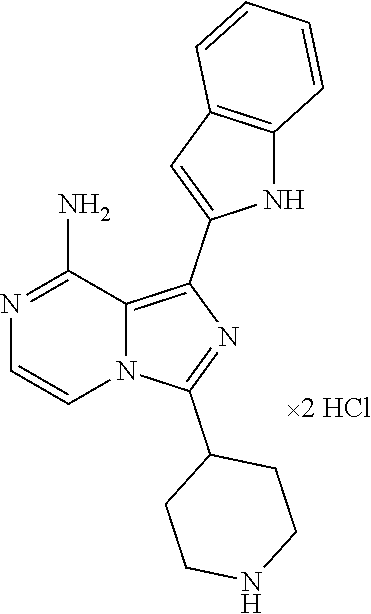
N1=C(N)C2=C(C3=CC4=C(N3)C=CC=C4)N=C(C3CCNCC3)N2C=C1
